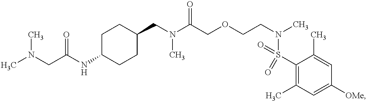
N(C(COCCN(C)S(C1=C(C)C=C([OMe])C=C1C)(=O)=O)=O)(C)CC1CCC(NC(CN(C)C)=O)CC1
